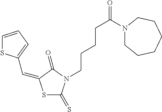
S1C(=S)N(CCCCC(=O)N2CCCCCC2)C(=O)C1=CC1=CC=CS1
